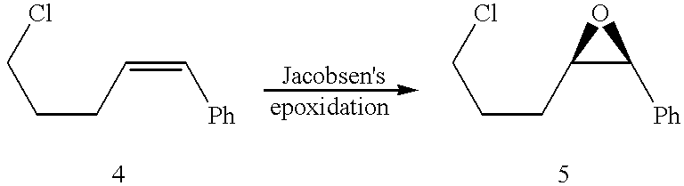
C(CC=C[Ph])CCl.C(CC1C([Ph])O1)CCl
